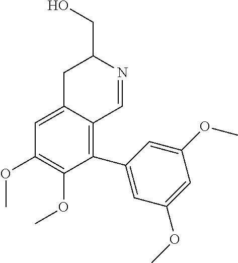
C1(C2=CC(OC)=CC(OC)=C2)=C2C(=CC(OC)=C1OC)CC(CO)N=C2
